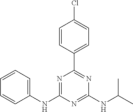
C1=CC(C2=NC(NC(C)C)=NC(NC3=CC=CC=C3)=N2)=CC=C1Cl
